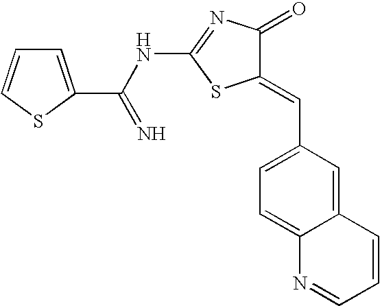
N(C1=NC(=O)C(=CC2=CC=C3C(=C2)C=CC=N3)S1)C(=N)C1=CC=CS1
